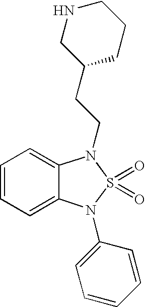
C1=CC=C2C(=C1)N(CCC1CCCNC1)S(=O)(=O)N2C1=CC=CC=C1
